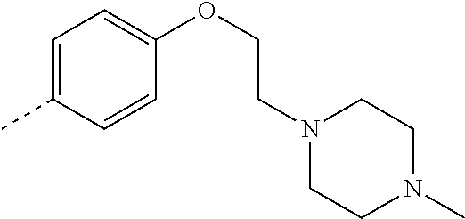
C1=C(C)C=CC(OCCN2CCN(C)CC2)=C1
